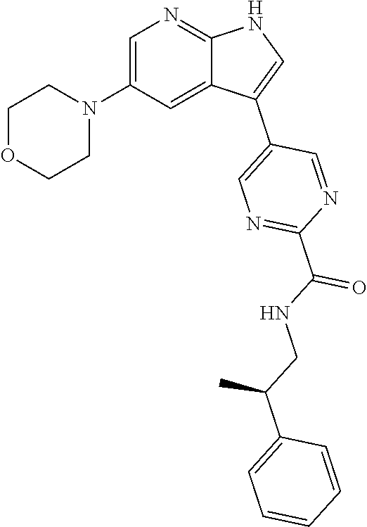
C1OCCN(C2=CN=C3C(=C2)C(C2=CN=C(C(NCC(C4=CC=CC=C4)C)=O)N=C2)=CN3)C1
